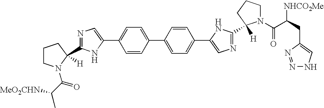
C1=CC(C2=CC=C(C3=CN=C(C4([H])N(C(C(CC5=CNN=N5)[NHCO2Me])=O)CCC4)N3)C=C2)=CC=C1C1=CN=C(C2([H])N(C(C([MeO2CHN])C)=O)CCC2)N1
